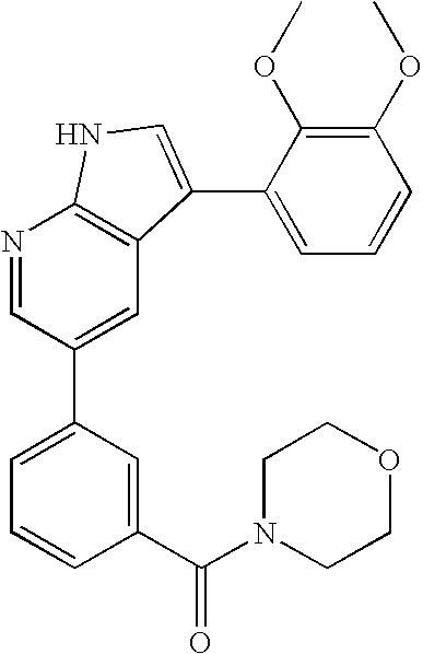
N1=CC(C2=CC=CC(C(N3CCOCC3)=O)=C2)=CC2=C1NC=C2C1=CC=CC(OC)=C1OC
